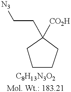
C1CCC(CC[N3])([CO2H])C1
